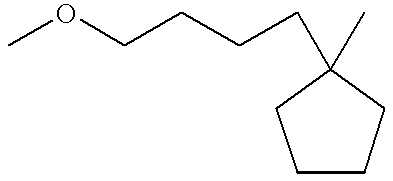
COCCCCC1(C)CCCC1
